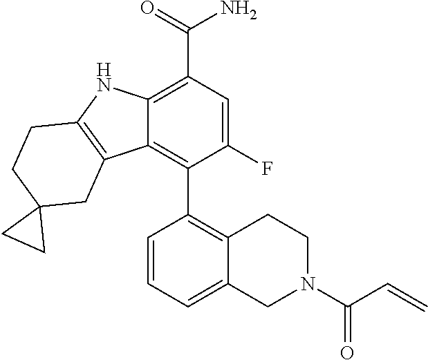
C12=C(C(=O)N)C=C(F)C(C3=C4C(=CC=C3)CN(C(C=C)=O)CC4)=C1C1=C(N2)CCC2(C1)CC2
